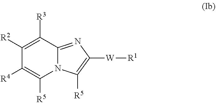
C1([R2])=C([R3])C2=NC([W][R1])=C([R5])N2C([R5])=C1[R4]
